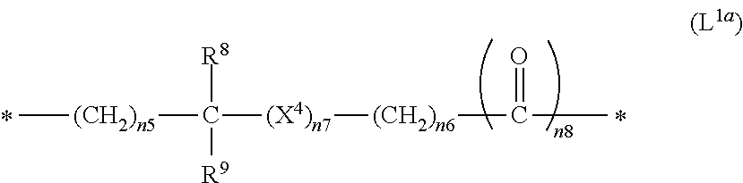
[(CH2)n5](C)C([R8])([R9])[(X4)n7][(CH2)n6]C(=O)C
